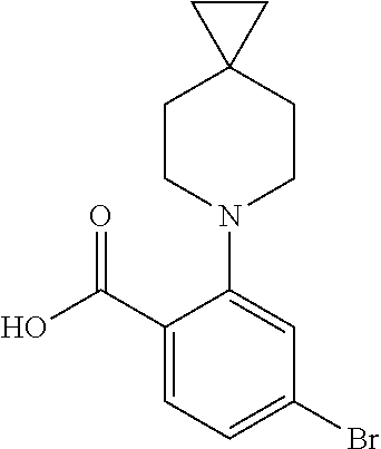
C1CN(C2=CC(Br)=CC=C2C(O)=O)CCC12CC2
